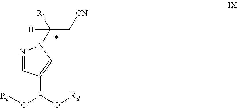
N1=CC(B(O[Rd])O[Rc])=CN1C([R1])([H])C[CN]
